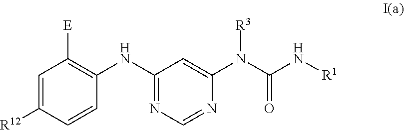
C1=C([R12])C=CC(NC2=NC=NC(N(C(N[R1])=O)[R3])=C2)=C1[E]
